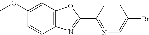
C1=CC2=C(C=C1OC)OC(C1=NC=C(Br)C=C1)=N2
